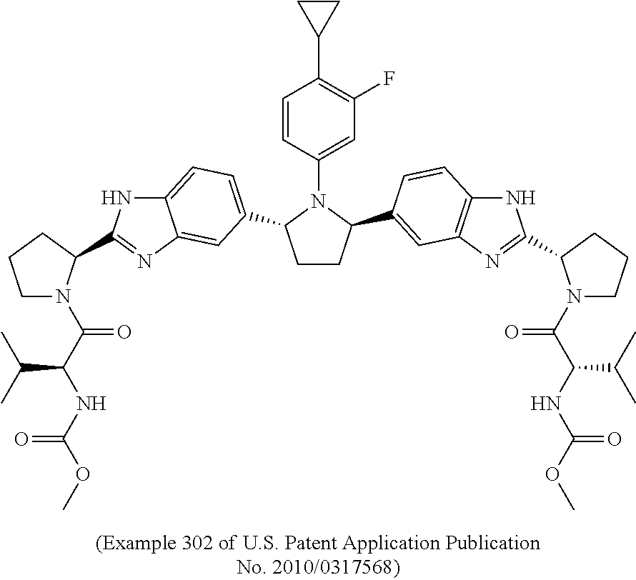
C1CC(C2=CC3=C(NC(C4N(C(C(NC(OC)=O)C(C)C)=O)CCC4)=N3)C=C2)N(C2=CC(F)=C(C3CC3)C=C2)C1C1=CC=C2NC(C3N(C(C(NC(OC)=O)C(C)C)=O)CCC3)=NC2=C1
